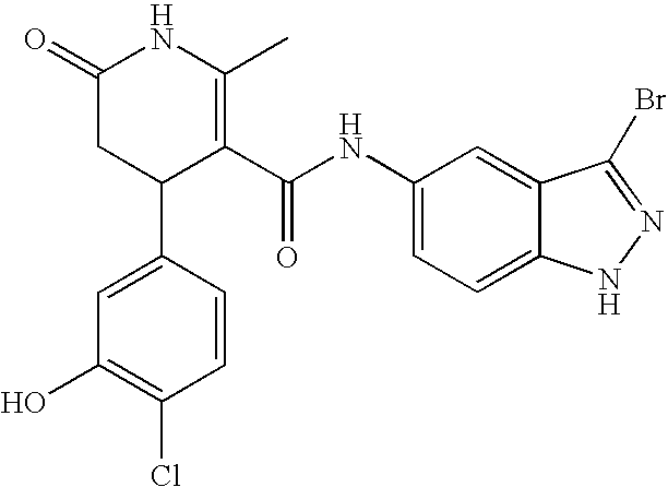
C1(=O)CC(C2=CC(O)=C(Cl)C=C2)C(C(NC2=CC=C3C(=C2)C(Br)=NN3)=O)=C(C)N1
